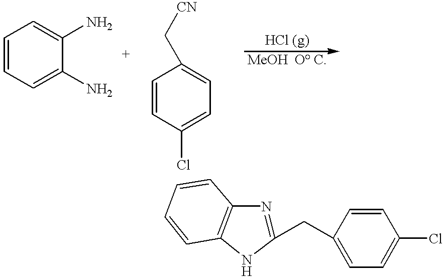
C1=CC=C(N)C(N)=C1.C1=CC(Cl)=CC=C1C[CN].N1=C(CC2=CC=C(Cl)C=C2)NC2=C1C=CC=C2
